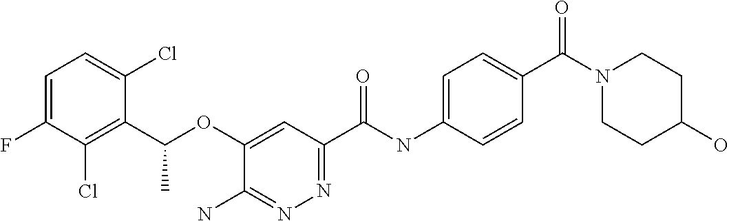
C1=C(F)C(Cl)=C(C(OC2=CC(C(NC3=CC=C(C(N4CCC(O)CC4)=O)C=C3)=O)=NN=C2N)C)C(Cl)=C1
